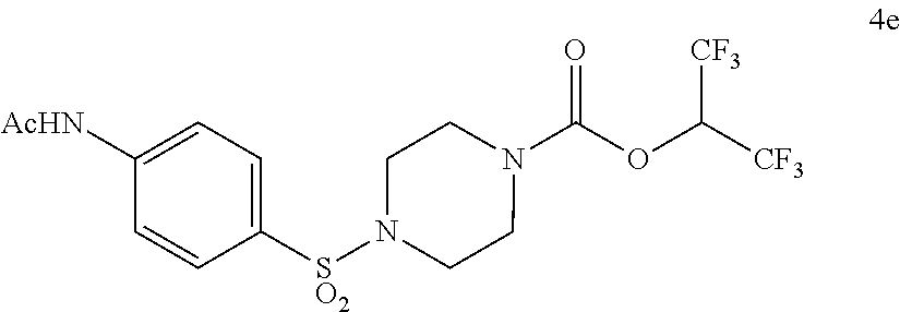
N1(C(OC([CF3])[CF3])=O)CCN([SO2]C2=CC=C([AcHN])C=C2)CC1
